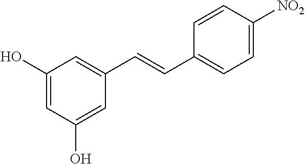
C1=CC(C=CC2=CC(O)=CC(O)=C2)=CC=C1[NO2]
